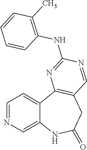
C12=CN=CC=C1C1=C(CC(=O)N2)C=NC(NC2=C(C)C=CC=C2)=N1
